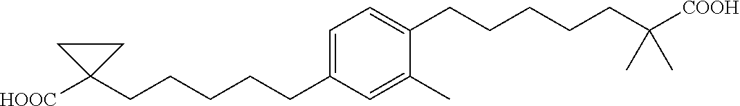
C1=C(CCCCCC2([HOOC])CC2)C=C(C)C(CCCCCC(C)(C)[COOH])=C1
